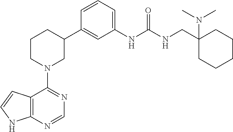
C12=C(NC=C1)N=CN=C2N1CC(C2=CC(NC(NCC3(N(C)C)CCCCC3)=O)=CC=C2)CCC1
